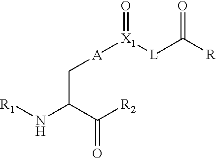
C(N[R1])(C([R2])=O)C[A][X1](=O)[L]C([R])=O
